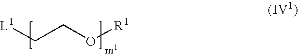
[L1]CCO[R1]
